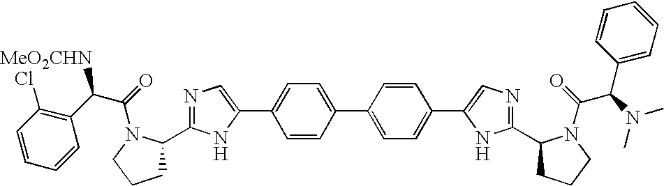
C1=CC(Cl)=C(C(C(=O)N2C(C3=NC=C(C4=CC=C(C5=CC=C(C6=CN=C(C7CCCN7C(=O)C(N(C)C)C7=CC=CC=C7)N6)C=C5)C=C4)N3)CCC2)[MeO2CHN])C=C1
